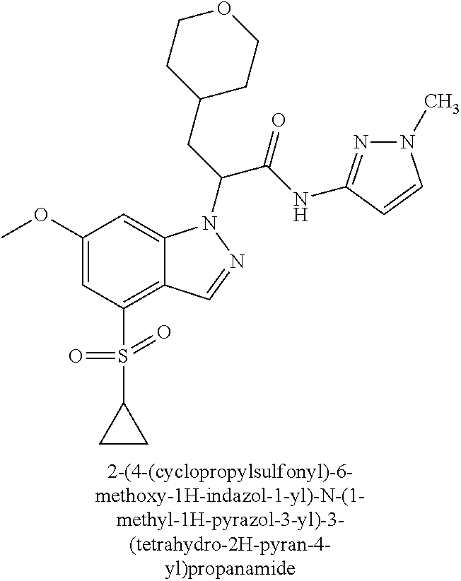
C12=C(S(=O)(=O)C3CC3)C=C(OC)C=C1N(C(CC1CCOCC1)C(NC1=NN(C)C=C1)=O)N=C2
